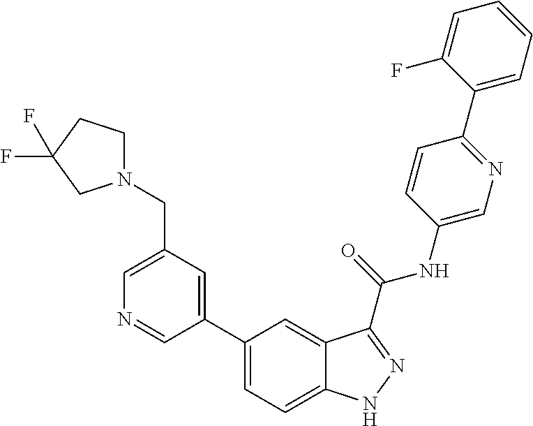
C1(CN2CCC(F)(F)C2)=CN=CC(C2=CC=C3C(=C2)C(C(NC2=CN=C(C4=CC=CC=C4F)C=C2)=O)=NN3)=C1
